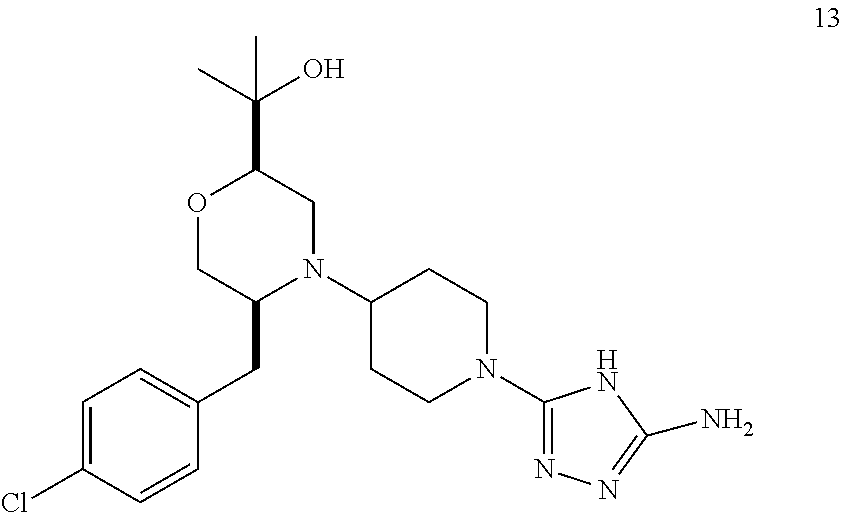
C1=C(Cl)C=CC(CC2N(C3CCN(C4=NN=C(N)N4)CC3)CC(C(O)(C)C)OC2)=C1
